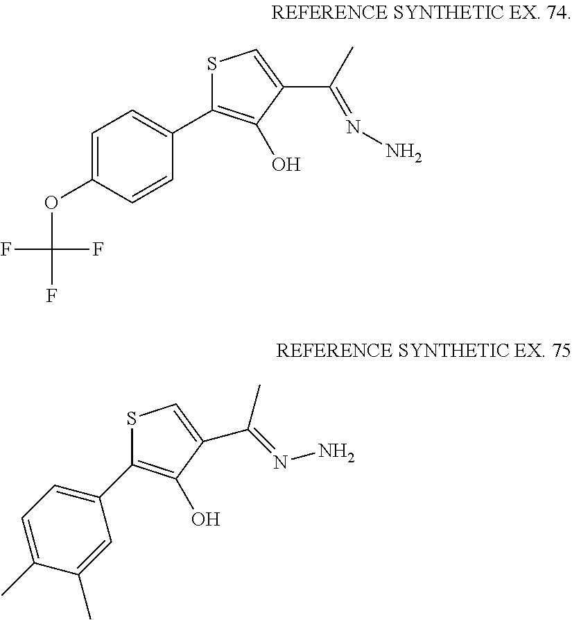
C1=C(OC(F)(F)F)C=CC(C2=C(O)C(C(C)=NN)=CS2)=C1.S1C(C2=CC=C(C)C(C)=C2)=C(O)C(C(=NN)C)=C1
